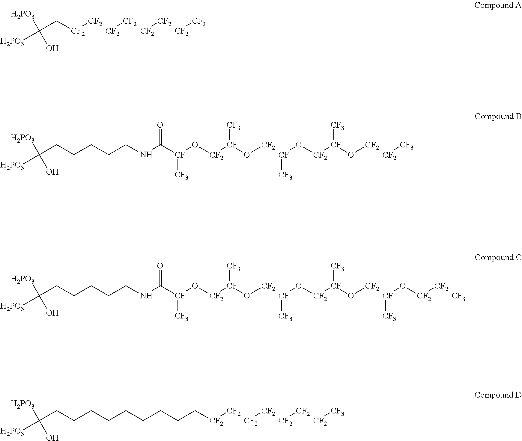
C(C[CF2][CF2])([H2PO3])([H2PO3])O.[CF2][CF3].[CF2][CF2].[CF2][CF2].C(CCCCCNC([CF](O[CF2][CF](O[CF2])[CF3])[CF3])=O)([H2PO3])([H2PO3])O.[CF](O[CF2][CF](O[CF2])[CF3])[CF3].[CF2][CF3].C(CCCCCNC([CF](O[CF2][CF](O[CF2])[CF3])[CF3])=O)([H2PO3])([H2PO3])O.[CF3].[CF](O[CF2][CF2])[CF3].[CF](O[CF2][CF](O[CF2])[CF3])[CF3].C(CCCCCCCCC[CF2][CF2])([H2PO3])([H2PO3])O.[CF2][CF3].[CF2][CF2].[CF2][CF2]
